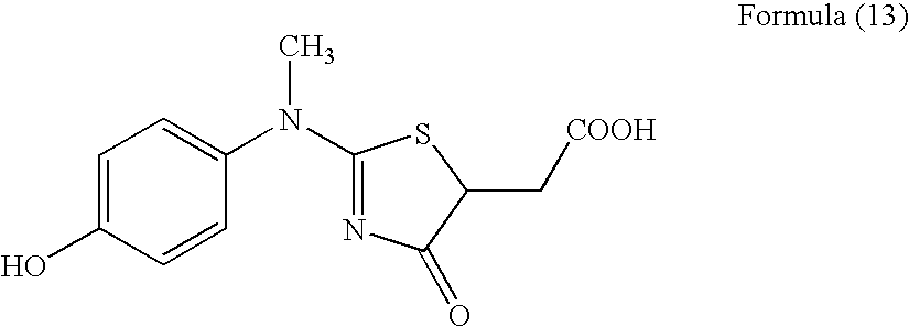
C1=C(O)C=CC(N(C2=NC(=O)C(C[COOH])S2)C)=C1
